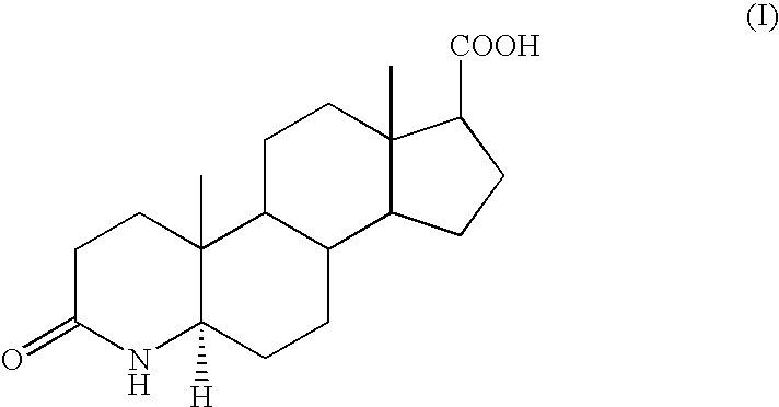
C1C(=O)NC2([H])C(C)(C1)C1C(CC2)C2C(C)(CC1)C([COOH])CC2
